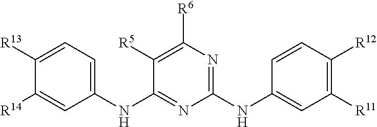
C1=C([R13])C([R14])=CC(NC2=NC(NC3=CC([R11])=C([R12])C=C3)=NC([R6])=C2[R5])=C1
